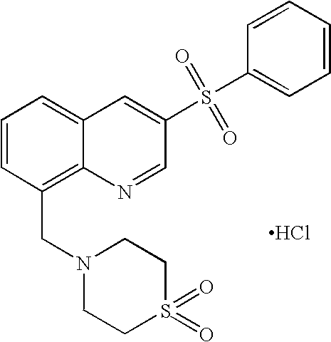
Cl.C1=CC(CN2CCS(=O)(=O)CC2)=C2C(=C1)C=C(S(C1=CC=CC=C1)(=O)=O)C=N2
